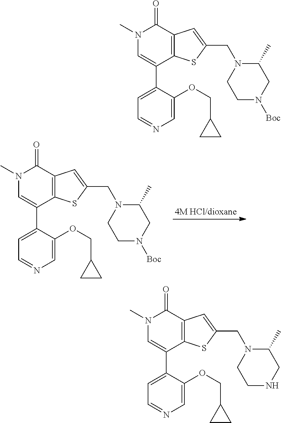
C12=C(C(=O)N(C)C=C1C1=CC=NC=C1OCC1CC1)C=C(CN1CCN([Boc])CC1C)S2.C12=C(C(=O)N(C)C=C1C1=CC=NC=C1OCC1CC1)C=C(CN1CCN([Boc])CC1C)S2.C12=C(C(=O)N(C)C=C1C1=CC=NC=C1OCC1CC1)C=C(CN1CCNCC1C)S2
